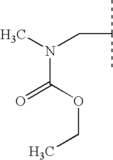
C(C(C)C)N(C)C(OCC)=O
